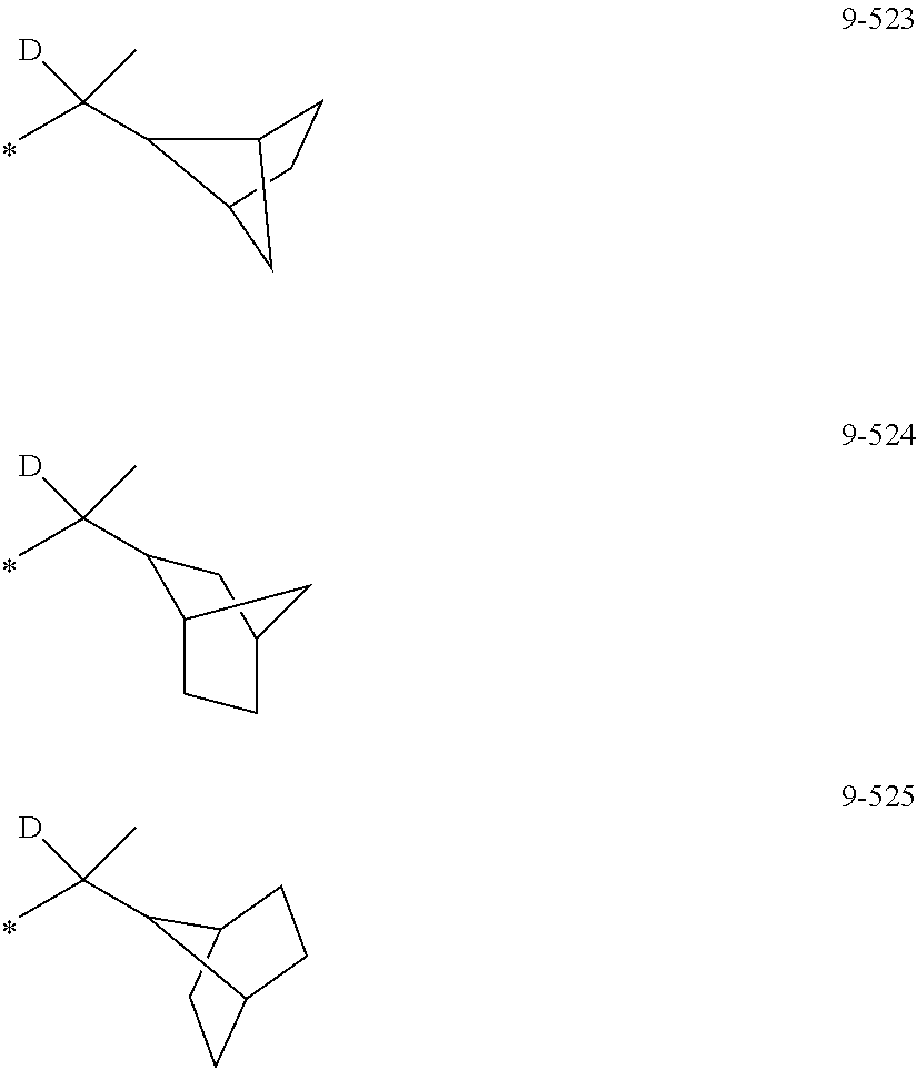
CC([D])(C)C1C2CCC1C2.CC([D])(C)C1C2CCC(C1)C2.CC([D])(C)C1C2CCC1CC2
